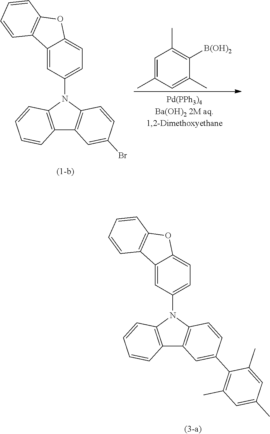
C1(N2C3=C(C4=C2C=CC(C2=C(C)C=C(C)C=C2C)=C4)C=CC=C3)=CC=C2C(=C1)C1=C(O2)C=CC=C1.C1(N2C3=C(C4=C2C=CC(Br)=C4)C=CC=C3)=CC=C2C(=C1)C1=C(O2)C=CC=C1.C1=C(C)C=C(C)C([B(OH)2])=C1C
